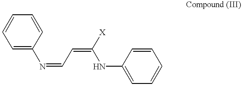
C1=C(N=CC=C(NC2=CC=CC=C2)[X])C=CC=C1
